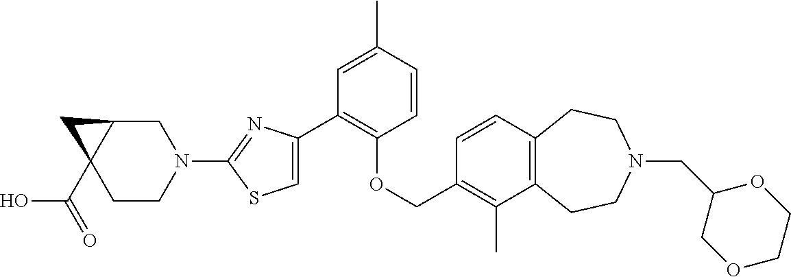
C1(C2=CSC(N3CC4C(C(=O)O)(CC3)C4)=N2)=C(OCC2=C(C)C3=C(C=C2)CCN(CC2COCCO2)CC3)C=CC(C)=C1
